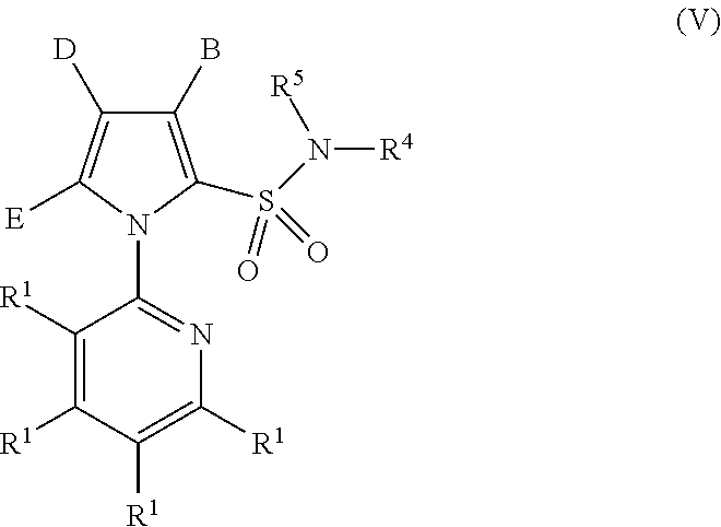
C1(B)=C(S(N([R5])[R4])(=O)=O)N(C2=NC([R1])=C([R1])C([R1])=C2[R1])C([E])=C1[D]
